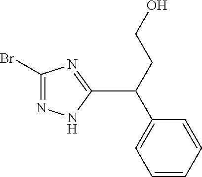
C1=CC=CC(C(CCO)C2=NC(Br)=NN2)=C1
